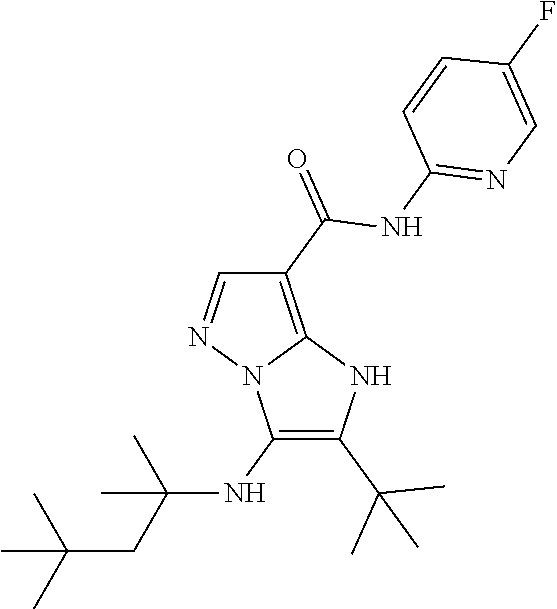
C1(NC(CC(C)(C)C)(C)C)=C(C(C)(C)C)NC2=C(C(=O)NC3=NC=C(F)C=C3)C=NN12
